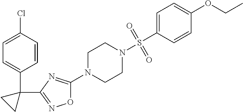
O1C(N2CCN(S(C3=CC=C(OCC)C=C3)(=O)=O)CC2)=NC(C2(C3=CC=C(Cl)C=C3)CC2)=N1
